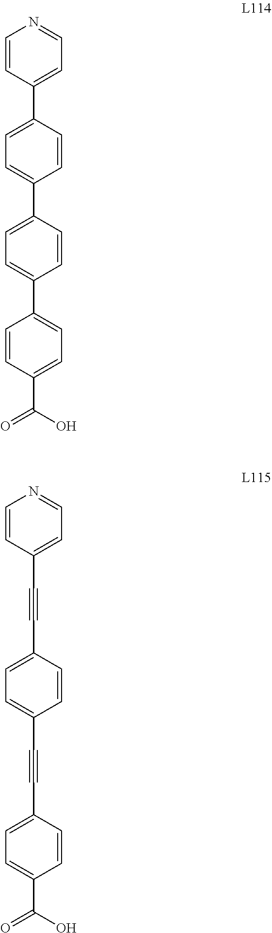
C1(C2=CC=C(C3=CC=NC=C3)C=C2)=CC=C(C2=CC=C(C(O)=O)C=C2)C=C1.C(C1=CC=C(C(=O)O)C=C1)#CC1=CC=C(C#CC2=CC=NC=C2)C=C1
